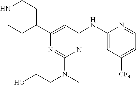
C1(NC2=NC(N(C)CCO)=NC(C3CCNCC3)=C2)=CC([CF3])=CC=N1
